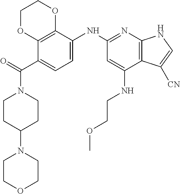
C1COCCN1C1CCN(C(C2=CC=C(NC3=NC4=C(C(NCCOC)=C3)C([CN])=CN4)C3=C2OCCO3)=O)CC1
